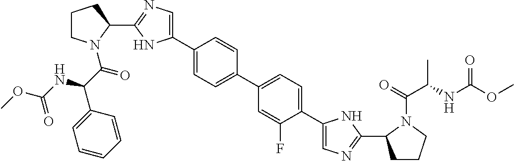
C1(C2=CN=C(C3CCCN3C(=O)C(NC(OC)=O)C3=CC=CC=C3)N2)=CC=C(C2=CC=C(C3=CN=C(C4CCCN4C(=O)C(NC(OC)=O)C)N3)C(F)=C2)C=C1
